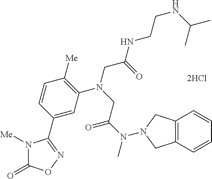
[2HCl].C1=C(C2=NOC(=O)N2[Me])C=CC([Me])=C1N(CC(NCCNC(C)C)=O)CC(N(C)N1CC2=C(C=CC=C2)C1)=O
